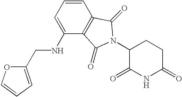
C1(=O)CCC(N2C(=O)C3=C(C=CC=C3NCC3=CC=CO3)C2=O)C(=O)N1
